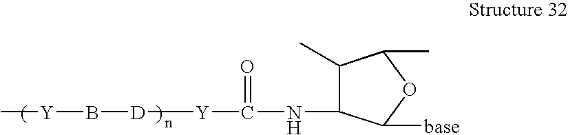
[Y](B[D][Y]C(NC1C(C)C(C)OC1[base])=O)C
